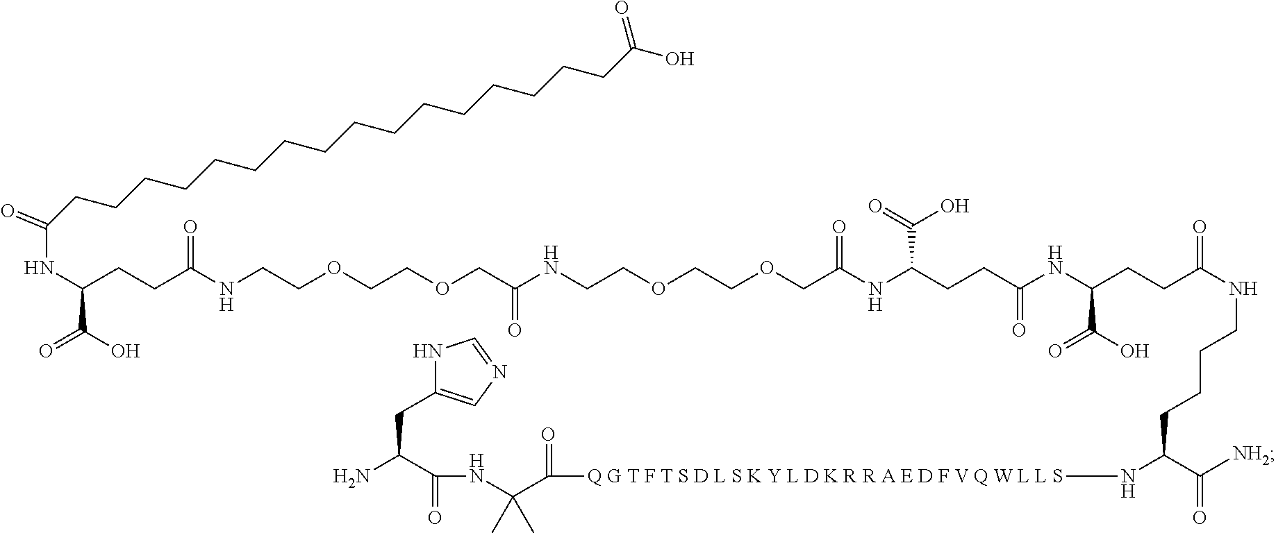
[Q G T F T S D L S K Y L D K R R A E D F V Q W L L S](NC(C(=O)[NH2])CCCCNC(CCC(NC(CCC(NC(COCCOCCNC(COCCOCCNC(CCC(C(=O)O)NC(CCCCCCCCCCCCCCCCC(O)=O)=O)=O)=O)=O)C(O)=O)=O)C(=O)O)=O)C(C(NC(C(N)CC1=CN=CN1)=O)(C)C)=O
